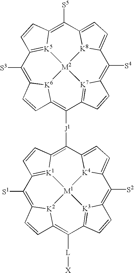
C1([S4])=C2[K7]3=C(C([J1]C4=C5[K1]6=C(C=C5)C([S1])=C5[K2]7C(=C([L][X])C8=[K3]9C(=C([S2])C%10=CC=C4[K4]%10[M1]679)C=C8)C=C5)=C4[K6]5C(=C([S3])C6=[K5]7C(=C([S5])C8=CC=C1[K8]8[M2]753)C=C6)C=C4)C=C2
